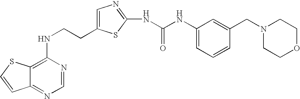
C(CNC1=C2C(=NC=N1)C=CS2)C1=CN=C(NC(=O)NC2=CC=CC(CN3CCOCC3)=C2)S1
